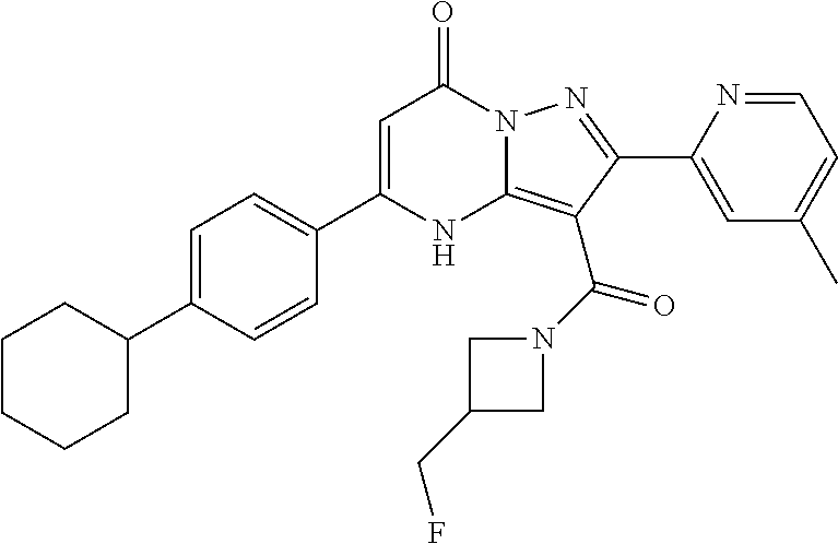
C1=C(C2CCCCC2)C=CC(C2=CC(=O)N3C(=C(C(N4CC(CF)C4)=O)C(C4=CC(C)=CC=N4)=N3)N2)=C1
